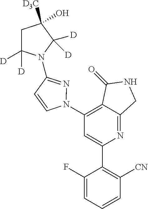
C1(N2N=C(N3C([D])([D])CC([CD3])(O)C3([D])[D])C=C2)=C2C(=NC(C3=C([CN])C=CC=C3F)=C1)CNC2=O
